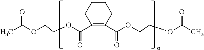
CC(OCCOC(C1=C(C(OCCOC(C)=O)=O)CCCC1)=O)=O
